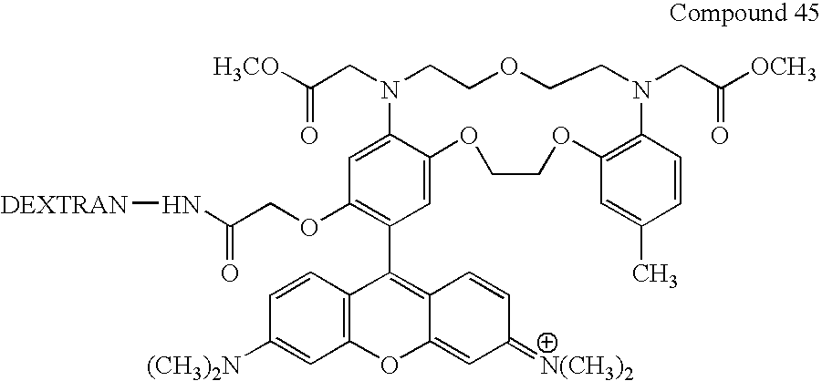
C1(OCC(=O)N[DEXTRAN])=C(C2=C3C(=CC(=[N(CH3)2])C=C3)OC3=C2C=CC([(CH3)2N])=C3)C=C2C(=C1)N(CC([H3CO])=O)CCOCCN(CC([OCH3])=O)C1=C(OCCO2)C=C(C)C=C1
